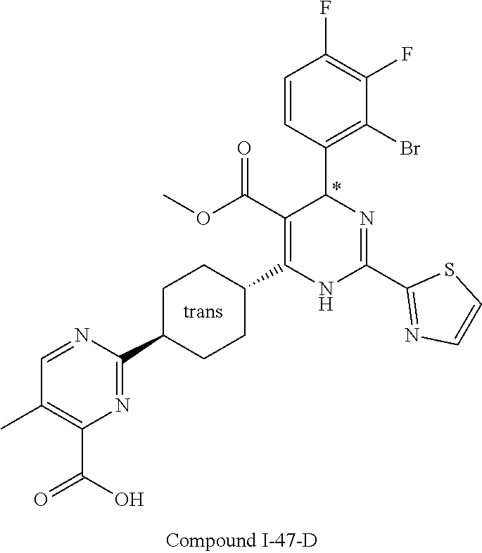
C1(F)=C(F)C=CC(C2N=C(C3=NC=CS3)NC(C3CCC(C4=NC(C(=O)O)=C(C)C=N4)CC3)=C2C(OC)=O)=C1Br
